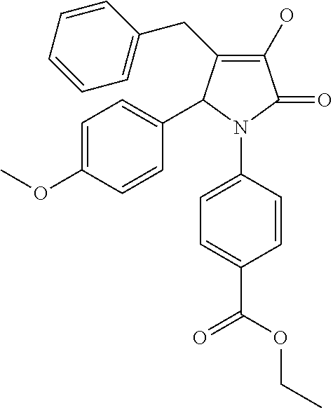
C1(O)=C(CC2=CC=CC=C2)C(C2=CC=C(OC)C=C2)N(C2=CC=C(C(OCC)=O)C=C2)C1=O
